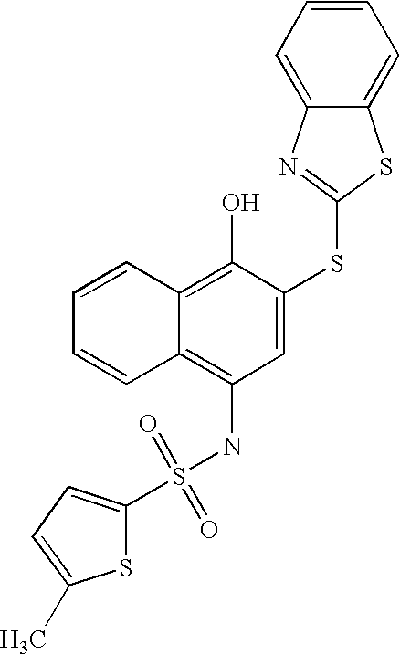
C1=CC=CC2=C(O)C(SC3=NC4=CC=CC=C4S3)=CC(NS(=O)(=O)C3=CC=C(C)S3)=C12
